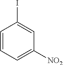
C1=CC=C([NO2])C=C1I
